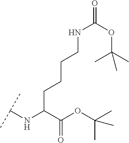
C(C(C(OC(C)(C)C)=O)NC(C)C)CCCNC(=O)OC(C)(C)C
